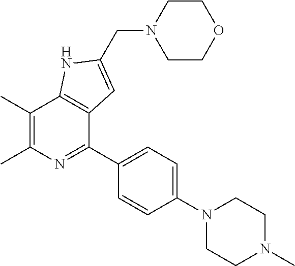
C1(C)=C(C)N=C(C2=CC=C(N3CCN(C)CC3)C=C2)C2=C1NC(CN1CCOCC1)=C2
